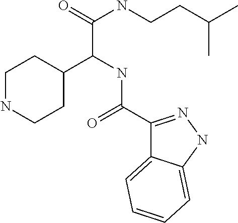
C1NCCC(C(NC(=O)C2=NNC3=CC=CC=C23)C(NCCC(C)C)=O)C1
